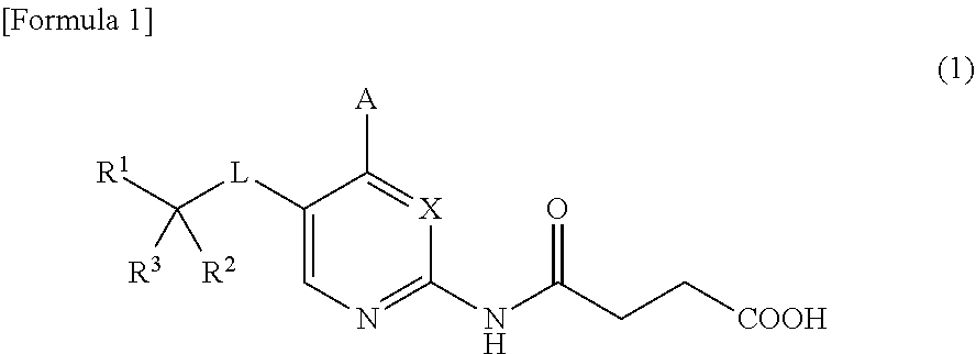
C1([L]C([R1])([R3])[R2])=CN=C(NC(CC[COOH])=O)[X]=C1[A]
